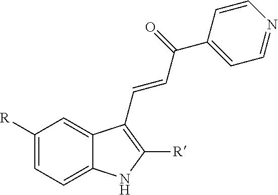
C1([R])=CC=C2C(=C1)C(C=CC(C1=CC=NC=C1)=O)=C([R])N2
